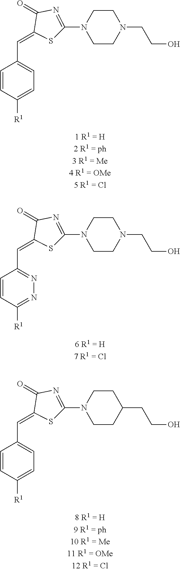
C1=CC([R1])=CC=C1C=C1SC(N2CCN(CCO)CC2)=NC1=O.C1=CC([R1])=NN=C1C=C1SC(N2CCN(CCO)CC2)=NC1=O.C1=CC([R1])=CC=C1C=C1SC(N2CCC(CCO)CC2)=NC1=O
